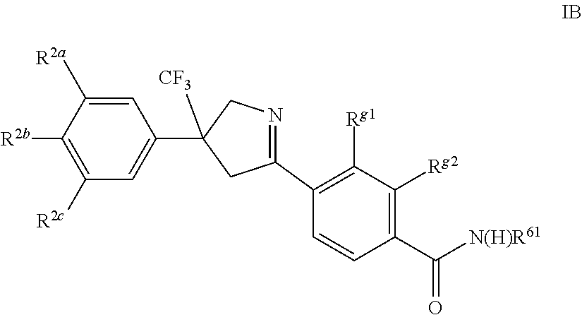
C1=C([R2a])C([R2b])=C([R2c])C=C1C1([CF3])CN=C(C2=C([Rg1])C([Rg2])=C(C([N(H)R61])=O)C=C2)C1
